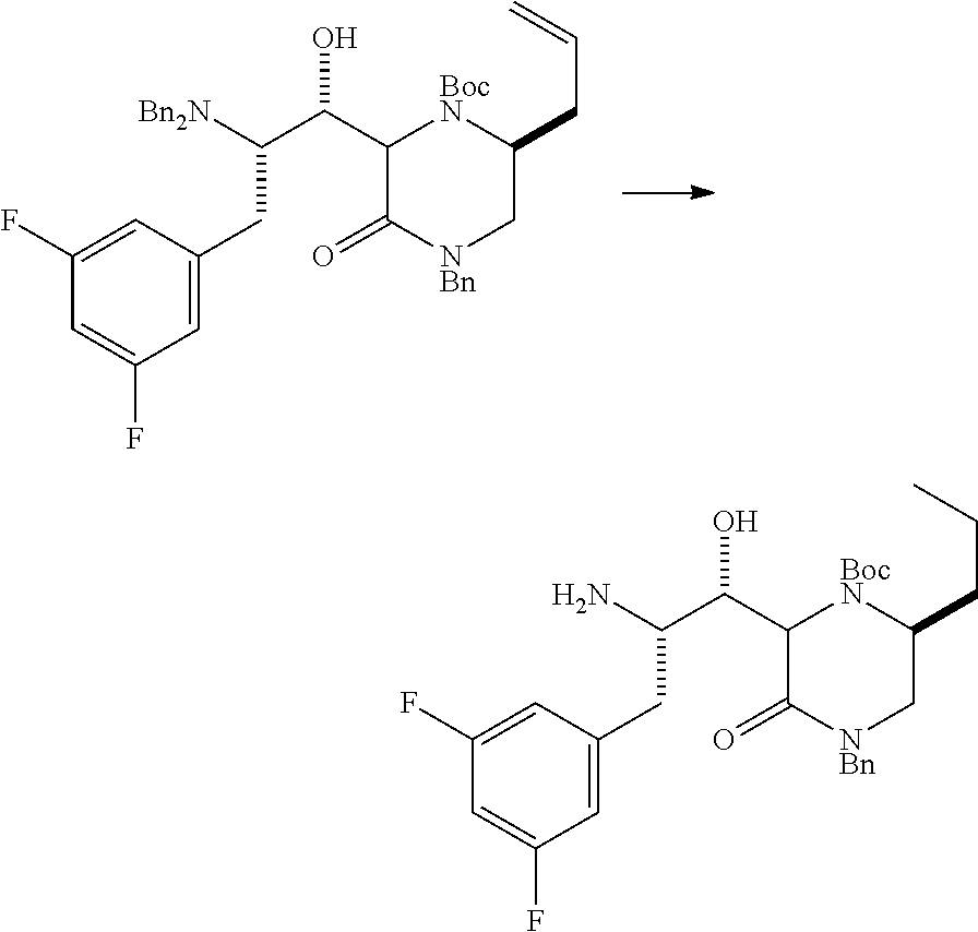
C1(C(C([Bn2N])CC2=CC(F)=CC(F)=C2)O)C(=O)[NBn]CC(CC=C)[BocN]1.C1(C(C(N)CC2=CC(F)=CC(F)=C2)O)C(=O)[NBn]CC(CCC)[BocN]1
